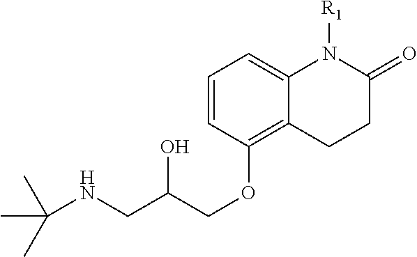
C1=CC(OCC(CNC(C)(C)C)O)=C2C(=C1)N([R1])C(=O)CC2
